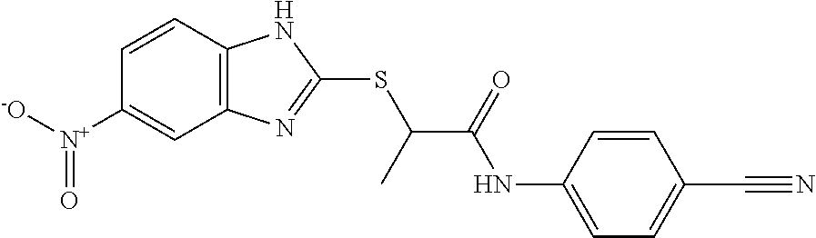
C12=C(C=CC([N+]([-O])=O)=C1)NC(SC(C(NC1=CC=C(C#N)C=C1)=O)C)=N2
